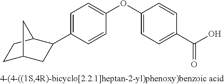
C1=C(C2CC3CCC2C3)C=CC(OC2=CC=C(C(O)=O)C=C2)=C1
